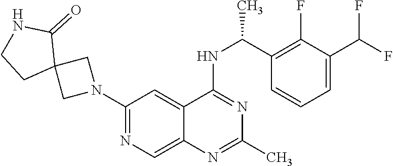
N1(C2=NC=C3C(=C2)C(NC(C2=C(F)C(C(F)F)=CC=C2)C)=NC(C)=N3)CC2(C1)C(=O)NCC2
